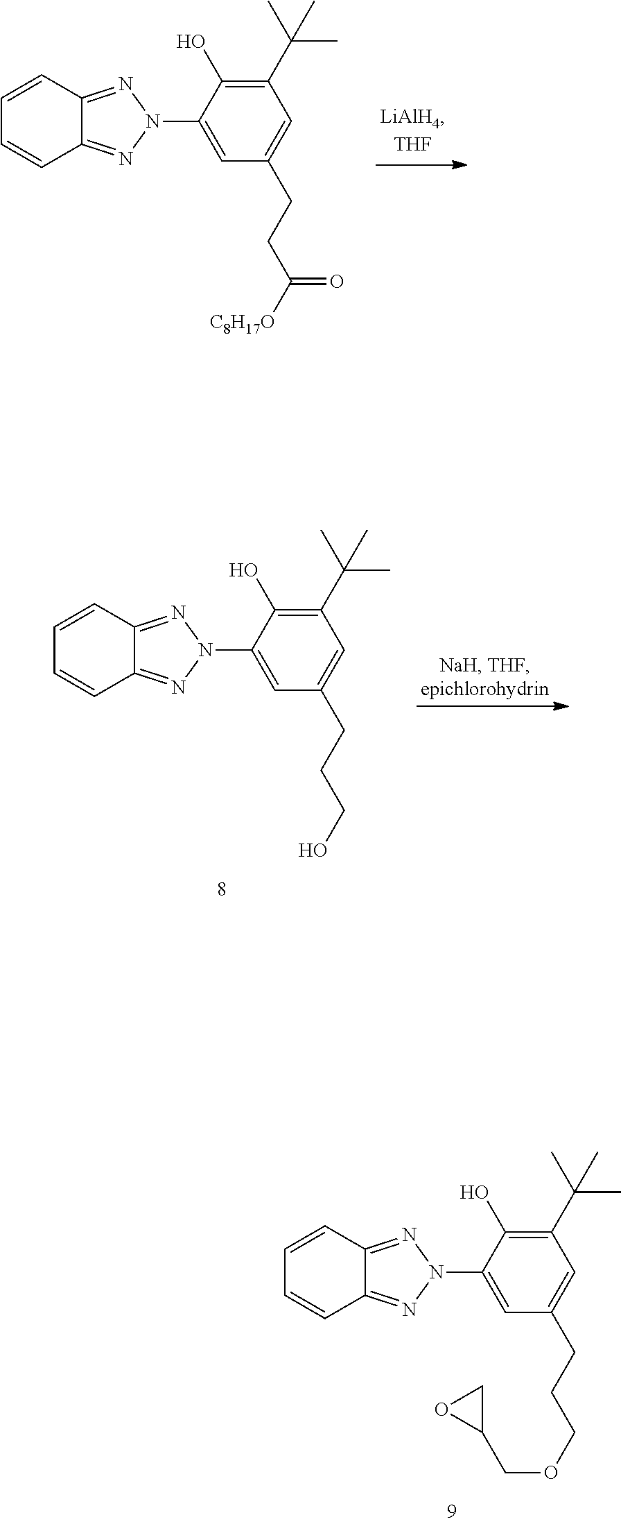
C1=CC2=NN(C3=CC(CCC([C8H17O])=O)=CC(C(C)(C)C)=C3O)N=C2C=C1.C1=CC2=NN(C3=CC(CCCO)=CC(C(C)(C)C)=C3O)N=C2C=C1.C1=CC2=NN(C3=CC(CCCOCC4CO4)=CC(C(C)(C)C)=C3O)N=C2C=C1
